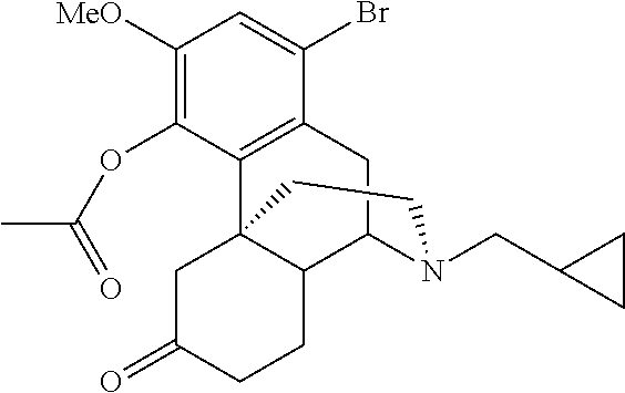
C1([MeO])=C(OC(C)=O)C2=C(C(Br)=C1)CC1C3C2(CC(=O)CC3)CCN1CC1CC1
